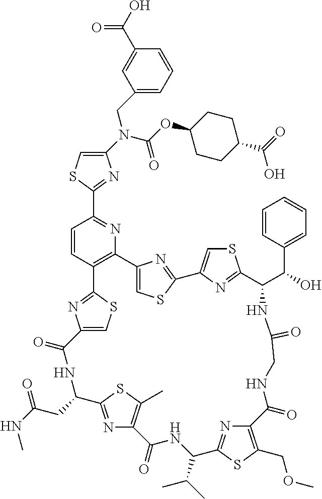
C1(N(C(=O)OC2CCC(C(O)=O)CC2)CC2=CC=CC(C(=O)O)=C2)=CSC(C2=NC3=C(C=C2)C2=NC(=CS2)C(=O)NC(CC(NC)=O)C2=NC(=C(C)S2)C(=O)NC(C(C)C)C2=NC(=C(COC)S2)C(=O)NCC(=O)NC(C(C2=CC=CC=C2)O)C2=NC(=CS2)C2=NC3=CS2)=N1
